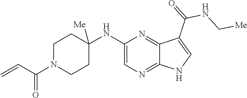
C1N(C(C=C)=O)CCC(NC2=CN=C3C(=N2)C(C(=O)NC[Me])=CN3)([Me])C1
